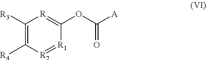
C1([R3])=C([R4])[R2]=[R1]C(OC([A])=O)=[R]1
